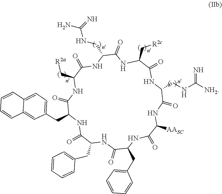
C(C1C(=O)NC(CC2=CC=C3C(=C2)C=CC=C3)C(=O)NC(C[R2a])C(=O)NC(CNC(N)=N)C(=O)NC(C[R2c])C(=O)NC(CNC([NH2])=N)C(=O)NC([AASC])C(=O)NC(CC2=CC=CC=C2)C(=O)N1)C1=CC=CC=C1
